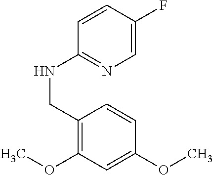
N(C1=NC=C(F)C=C1)CC1=C(OC)C=C(OC)C=C1
